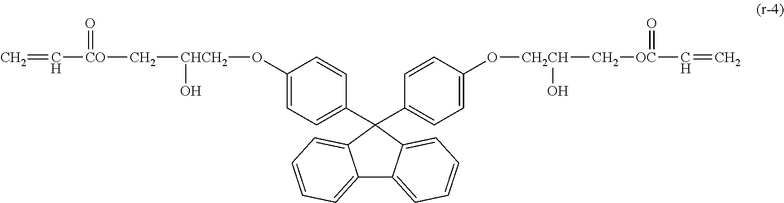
C12=CC=CC=C1C(C1=CC=C(O[CH2CH](O)C[OC](=O)C=C)C=C1)(C1=CC=C(O[CHCH2](C[CO](C=C)=O)O)C=C1)C1=CC=CC=C21
